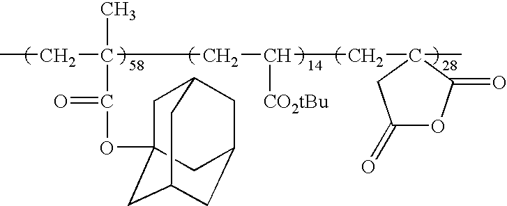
CCC(CC([CO2tBu])CC1(C)C(=O)OC(=O)C1)(C)C(OC12CC3CC(CC(C1)C3)C2)=O
